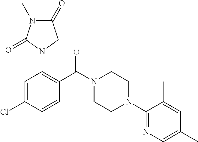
C1=CC(Cl)=CC(N2CC(=O)N(C)C2=O)=C1C(N1CCN(C2=NC=C(C)C=C2C)CC1)=O
